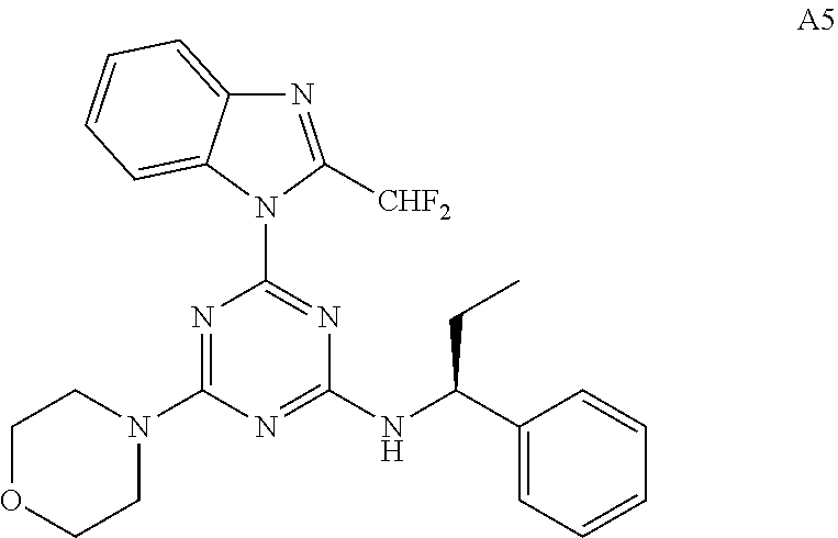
N1=C([CHF2])N(C2=NC(NC(C3=CC=CC=C3)CC)=NC(N3CCOCC3)=N2)C2=CC=CC=C12
